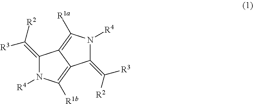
C1(=C([R3])[R2])N([R4])C([R1a])=C2C1=C([R1b])N([R4])C2=C([R3])[R2]
